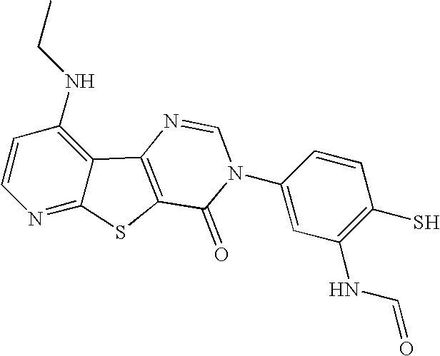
C1=CC(NCC)=C2C(=N1)SC1=C2N=CN(C2=CC(NC=O)=C(S)C=C2)C1=O
